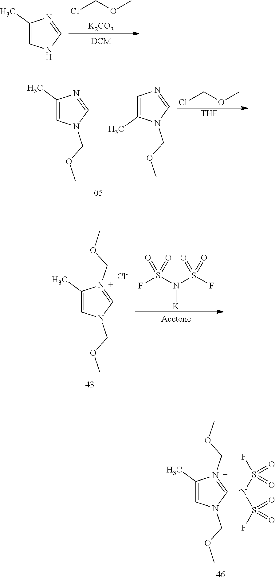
C1(C)=CN(COC)C=N1COC.[-N](S(F)(=O)=O)S(=O)(F)=O.ClCOC.[K2CO3].C1(C)=CNC=N1.ClCOC.[THF].C1(C)=CN(COC)[C+]=N1.C1=C(C)N(COC)C=N1.C1(C)=CN(COC)C=N1COC.[Cl-].FS(N(S(F)(=O)=O)[K])(=O)=O
